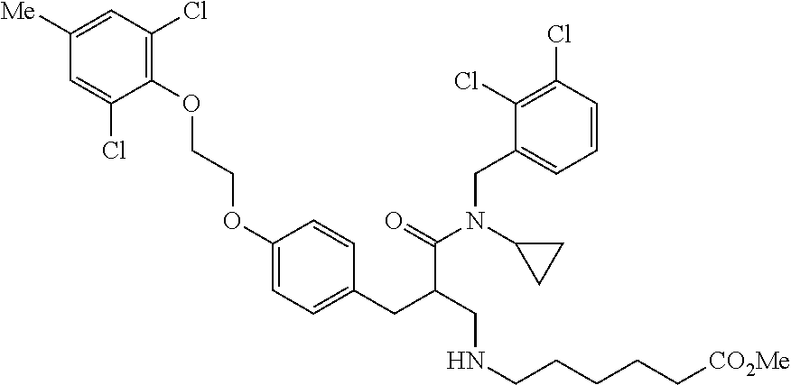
C1=C([Me])C=C(Cl)C(OCCOC2=CC=C(CC(CNCCCCC[CO2Me])C(=O)N(C3CC3)CC3=CC=CC(Cl)=C3Cl)C=C2)=C1Cl
